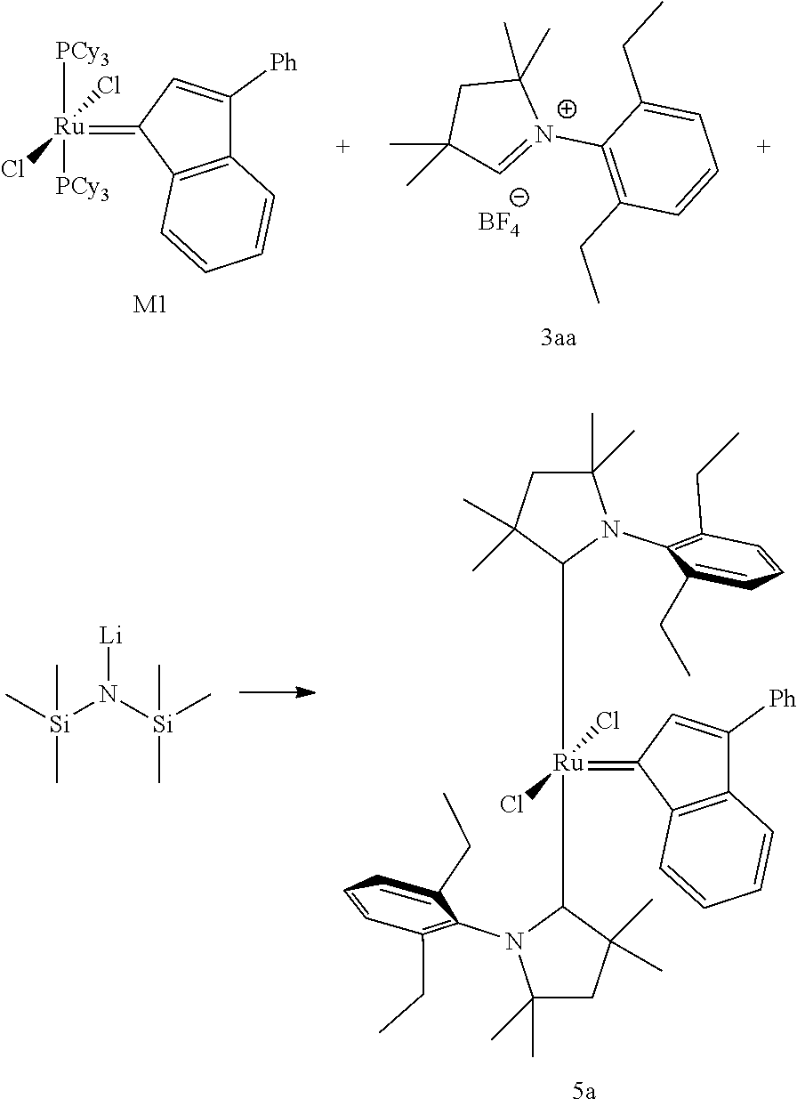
[BF4].C12=C(C(=[Ru](Cl)(Cl)([PCy3])[PCy3])C=C1[Ph])C=CC=C2.[M1].C1=[N+](C2=C(CC)C=CC=C2CC)C(C)(C)CC1(C)C.C1(=[Ru](Cl)(Cl)(C2N(C3=C(CC)C=CC=C3CC)C(C)(C)CC2(C)C)C2N(C3=C(CC)C=CC=C3CC)C(C)(C)CC2(C)C)C2=C(C([Ph])=C1)C=CC=C2.C[Si](N([Si](C)(C)C)[Li])(C)C
